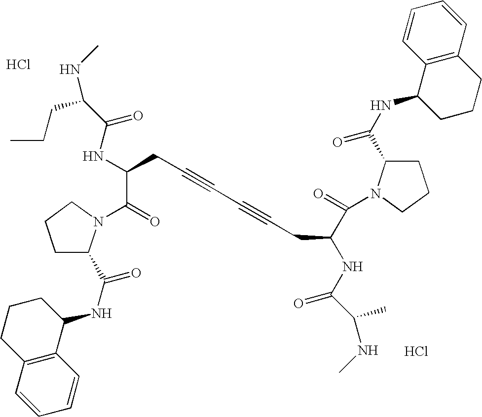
C1C(C(NC2CCCC3=C2C=CC=C3)=O)N(C(=O)C(NC(C(NC)CCC)=O)CC#CC#CCC(NC(=O)C(C)NC)C(=O)N2C(C(=O)NC3CCCC4=C3C=CC=C4)CCC2)CC1.Cl.Cl
